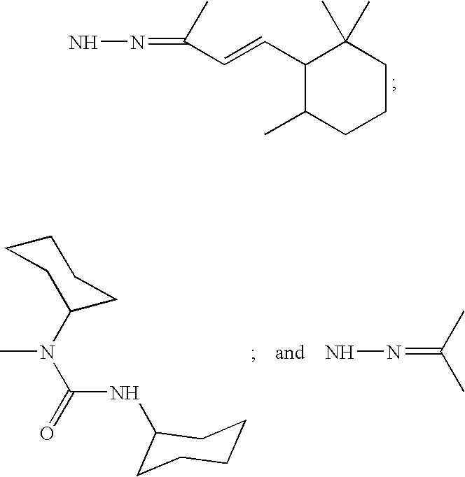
C(C=CC1C(C)(C)CCCC1C)(C)=NN.CN(C(=O)NC1CCCCC1)C1CCCCC1.NN=C(C)C
